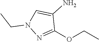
C1(OCC)=NN(CC)C=C1N
